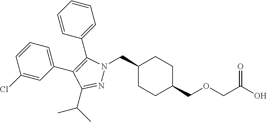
C1(CN2N=C(C(C)C)C(C3=CC=CC(Cl)=C3)=C2C2=CC=CC=C2)CCC(COCC(O)=O)CC1
